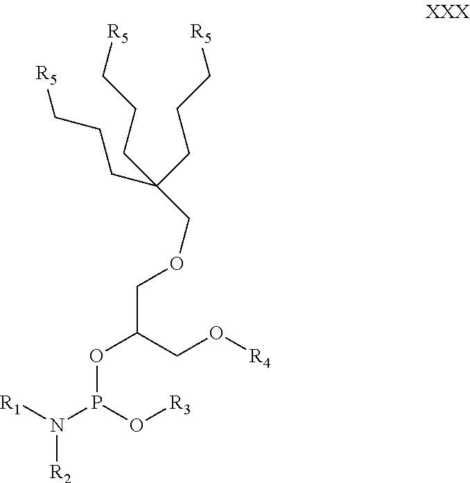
O(C(COCC(CCC[R5])(CCC[R5])CCC[R5])CO[R4])P(N([R1])[R2])O[R3]
